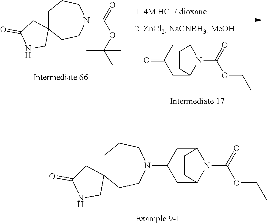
C1C2N(C(=O)OCC)C(CC1N1CCCC3(CC1)CC(=O)NC3)CC2.O(C(=O)N1CCCC2(CC1)CC(=O)NC2)C(C)(C)C.C1C2N(C(=O)OCC)C(CC1=O)CC2
